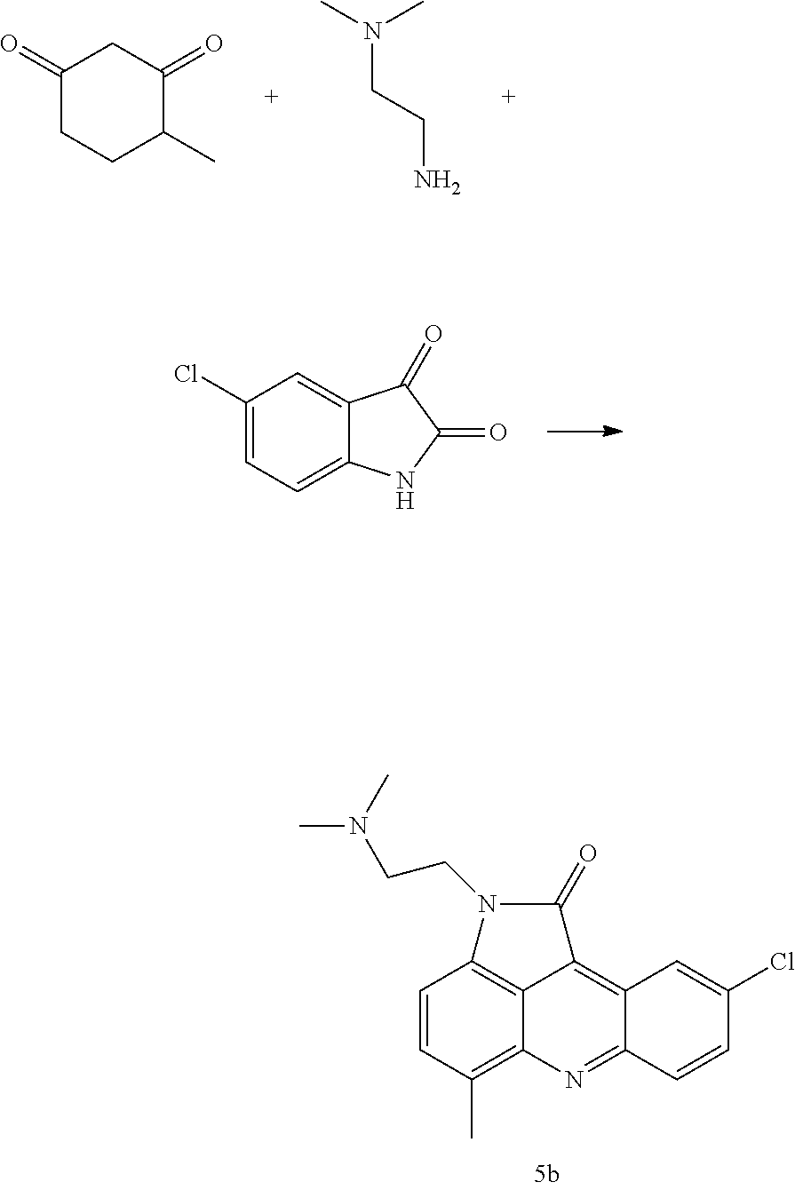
C1(Cl)=CC=C2C(=C1)C(=O)C(=O)N2.C1(=O)CCC(C)C(=O)C1.CN(CCN)C.C1=CC(C)=C2C3=C1N(CCN(C)C)C(=O)C3=C1C(=N2)C=CC(Cl)=C1
